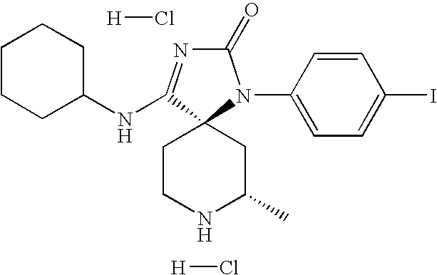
C1CCC(NC2=NC(=O)N(C3=CC=C(I)C=C3)C23CCNC(C)C3)CC1.[H]Cl.[H]Cl
